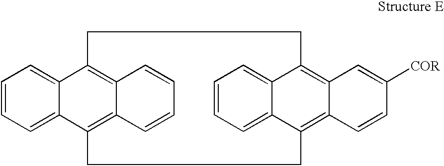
C1=CC=C2C(=C1)C1=C3C(=C2CCC2=C4C(=C(C5=CC=CC=C52)CC1)C=C([COR])C=C4)C=CC=C3
